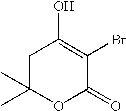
C1C(C)(C)OC(=O)C(Br)=C1O
